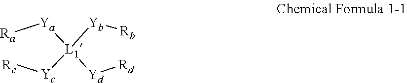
[Ra][Ya][L1]([Yc][Rc])([Yd][Rd])[Yb][Rb]
